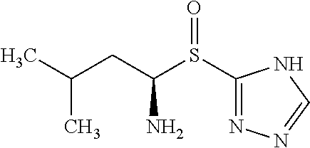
CC(CC(S(C1=NN=CN1)=O)N)C
